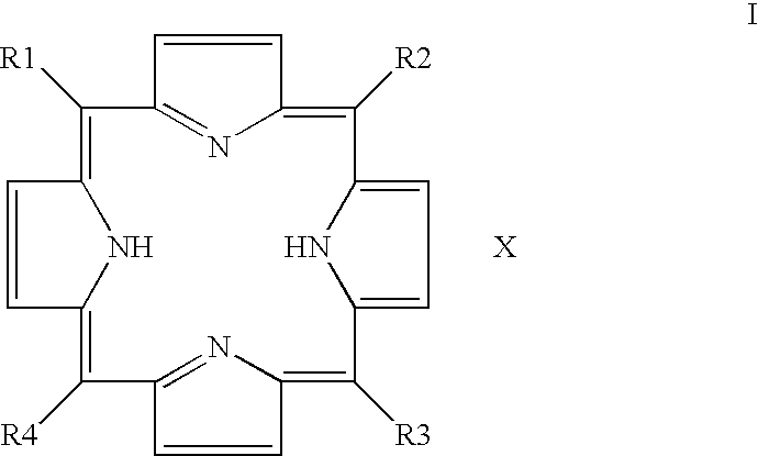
C1=CC2=C([R2])C3=CC=C(N3)C([R3])=C3N=C(C=C3)C([R4])=C3C=CC(=C([R1])C1=N2)N3.[X]
